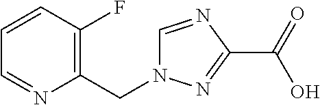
C1(CN2C=NC(C(O)=O)=N2)=C(F)C=CC=N1
